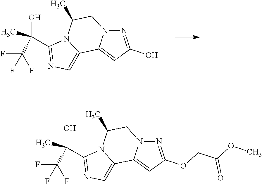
N1=C(O)C=C2N1CC(C)N1C2=CN=C1C(O)(C(F)(F)F)C.N1=C(OCC(OC)=O)C=C2N1CC(C)N1C2=CN=C1C(O)(C(F)(F)F)C
